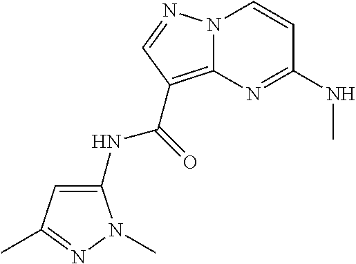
N12C(=C(C(=O)NC3=CC(C)=NN3C)C=N1)N=C(NC)C=C2
